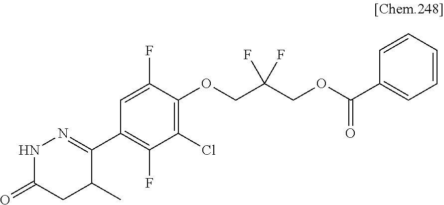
C1=C(F)C(OCC(COC(=O)C2=CC=CC=C2)(F)F)=C(Cl)C(F)=C1C1=NNC(=O)CC1C
